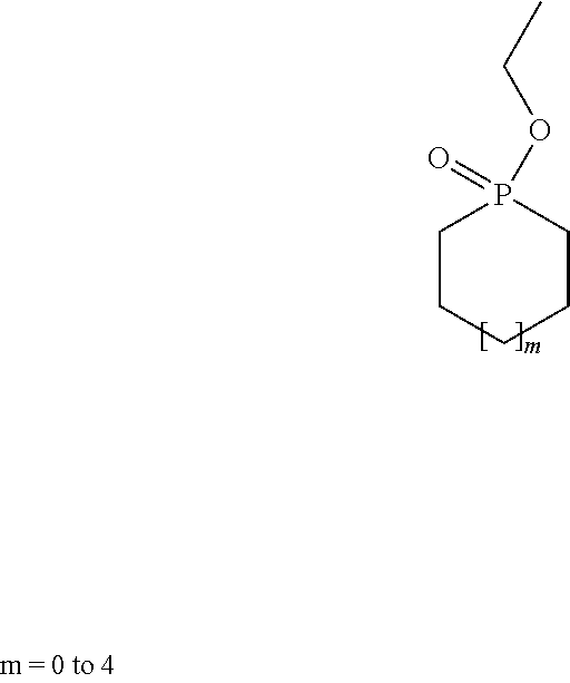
P1(OCC)(=O)CCCCC1
